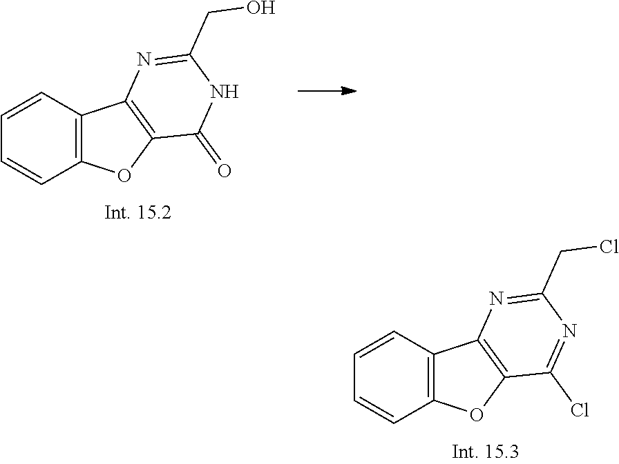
C1=CC2=C(C=C1)OC1=C2N=C(CCl)N=C1Cl.C1=CC2=C(C=C1)OC1=C2N=C(CO)NC1=O
